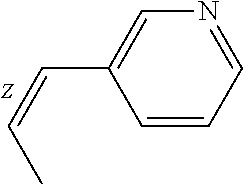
C1=CC=NC=C1C=CC
